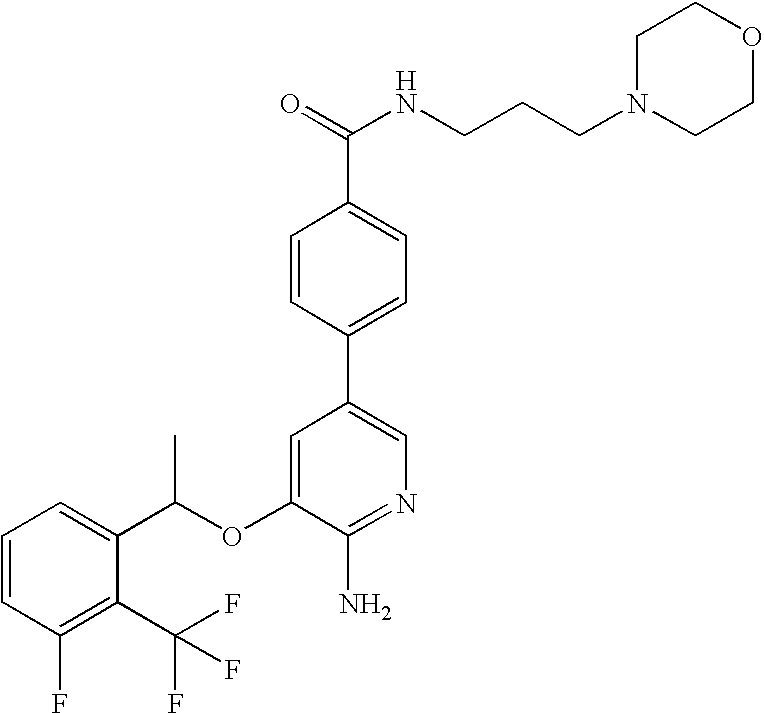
C1=CC=C(C(OC2=CC(C3=CC=C(C(NCCCN4CCOCC4)=O)C=C3)=CN=C2N)C)C(C(F)(F)F)=C1F
